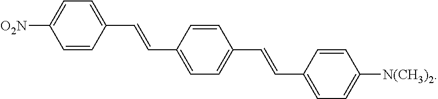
C1=CC(C=CC2=CC=C(C=CC3=CC=C([N(CH3)2])C=C3)C=C2)=CC=C1[O2N]
